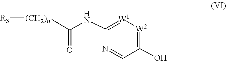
C1(NC([(CH2)n][R3])=O)=[W1][W2]=C(O)C=N1
